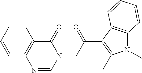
C1=CC=CC2=C1C(=O)N(CC(C1=C(C)N(C)C3=C1C=CC=C3)=O)C=N2
